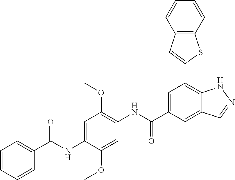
C1(OC)=CC(NC(C2=CC(C3=CC4=C(S3)C=CC=C4)=C3C(=C2)C=NN3)=O)=C(OC)C=C1NC(C1=CC=CC=C1)=O
